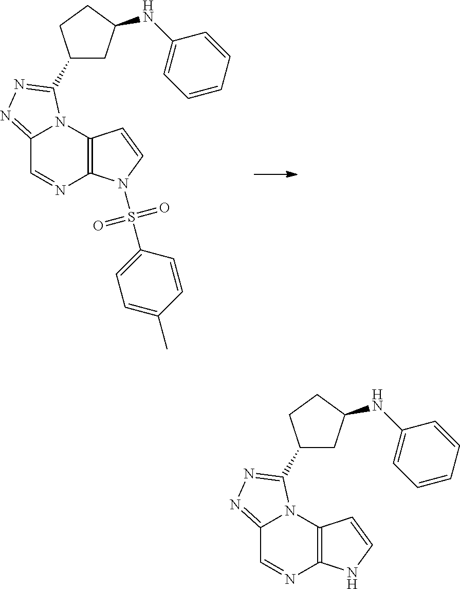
C12=NN=C(C3CC(NC4=CC=CC=C4)CC3)N1C1=C(N=C2)N(S(C2=CC=C(C)C=C2)(=O)=O)C=C1.C12=NN=C(C3CC(NC4=CC=CC=C4)CC3)N1C1=C(N=C2)NC=C1
